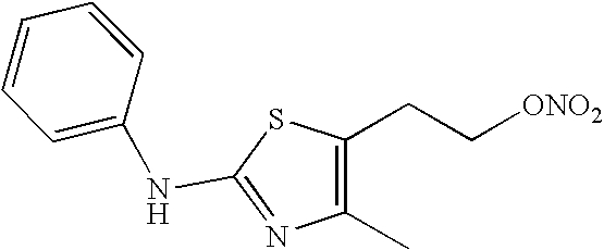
N(C1=NC(C)=C(CC[ONO2])S1)C1=CC=CC=C1
